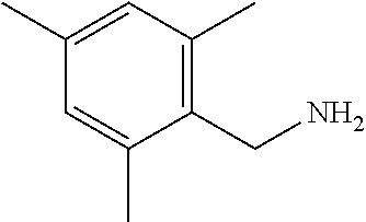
C1(CN)=C(C)C=C(C)C=C1C
